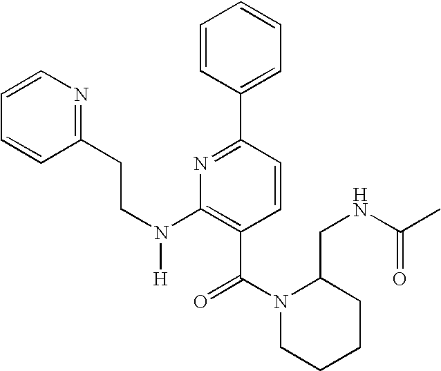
C1=CC(C2=NC(N(CCC3=NC=CC=C3)[H])=C(C(N3CCCCC3CNC(C)=O)=O)C=C2)=CC=C1
